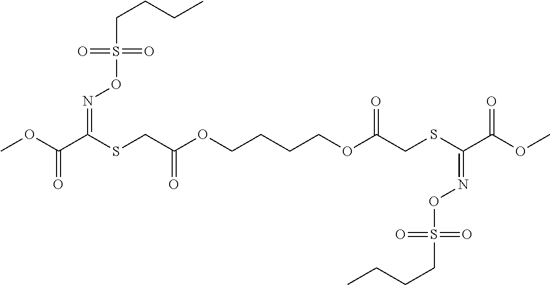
COC(C(SCC(OCCCCOC(CSC(=NOS(CCCC)(=O)=O)C(OC)=O)=O)=O)=NOS(CCCC)(=O)=O)=O
